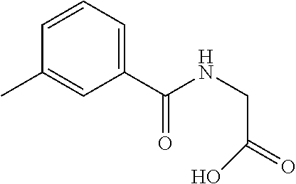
C1=CC(C)=CC(C(NCC(=O)O)=O)=C1
